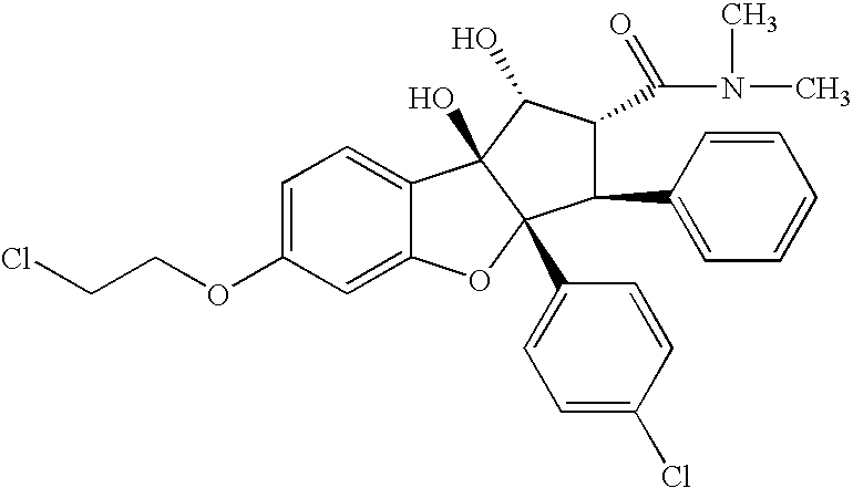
C1=C(OCCCl)C=C2C(=C1)C1(O)C(C3=CC=C(Cl)C=C3)(O2)C(C2=CC=CC=C2)C(C(=O)N(C)C)C1O
